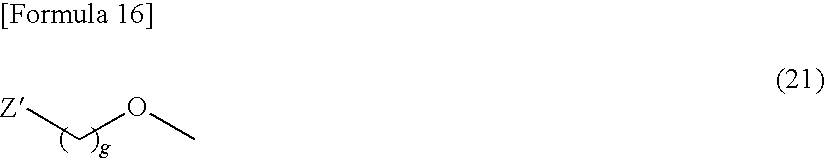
[Z]COC
